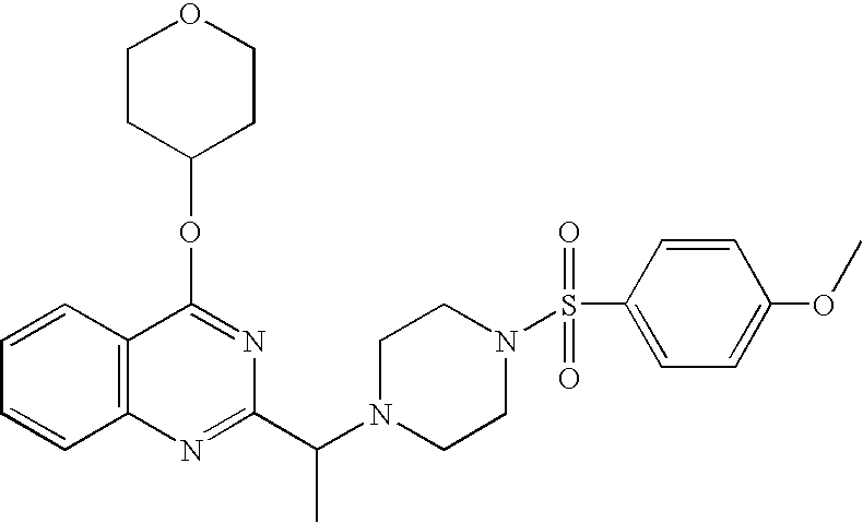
C1=CC2=C(C=C1)N=C(C(N1CCN(S(C3=CC=C(OC)C=C3)(=O)=O)CC1)C)N=C2OC1CCOCC1
